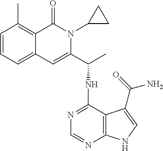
C1=CC=C2C(=C1C)C(=O)N(C1CC1)C(C(NC1=NC=NC3=C1C(C(N)=O)=CN3)C)=C2
